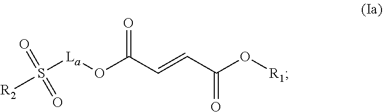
[La](OC(C=CC(O[R1])=O)=O)S(=O)(=O)[R2]
